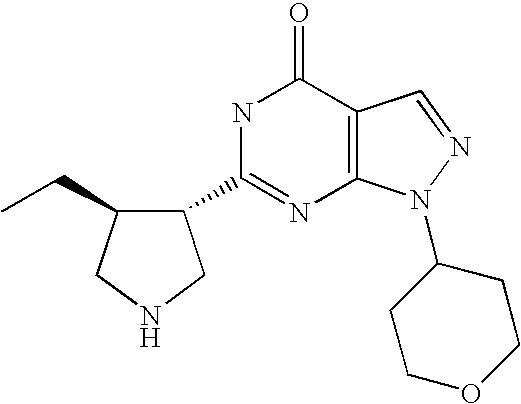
C1(C2C(CC)CNC2)=NC2=C(C(=O)N1)C=NN2C1CCOCC1
